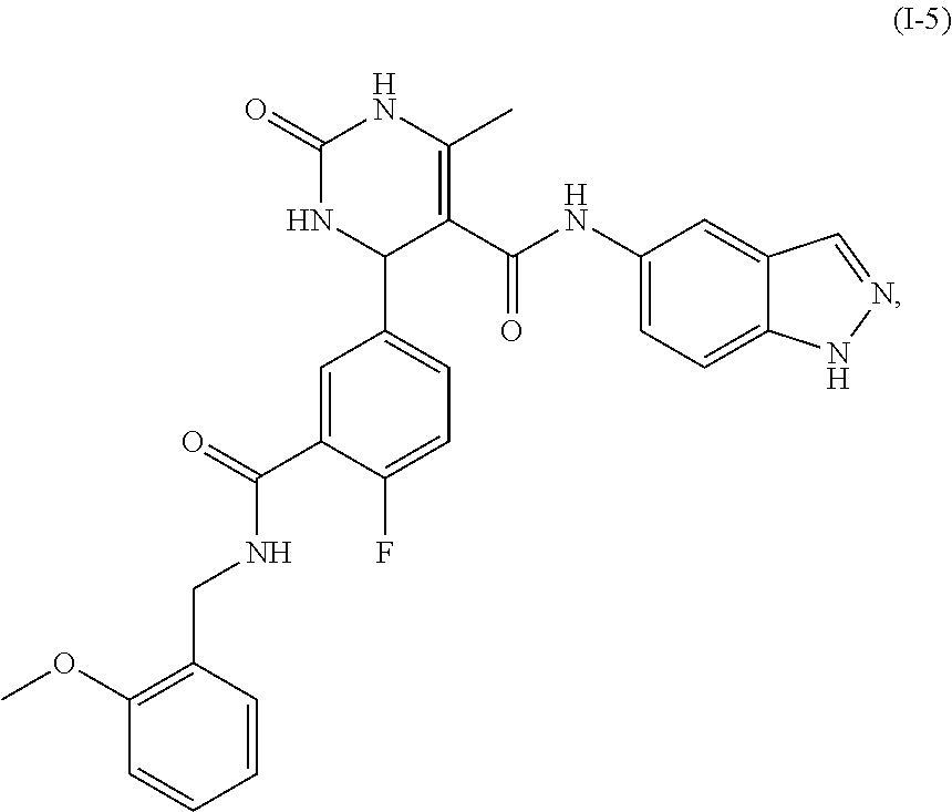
C1=CC(CNC(C2=CC(C3C(C(=O)NC4=CC=C5C(=C4)C=NN5)=C(C)NC(=O)N3)=CC=C2F)=O)=C(OC)C=C1
